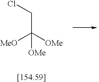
C(CCl)([OMe])([MeO])[OMe]
